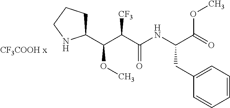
O(C(=O)C(NC(C(C(C1CCCN1)OC)[CF3])=O)CC1=CC=CC=C1)C
